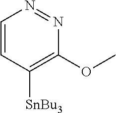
C1=CC([SnBu3])=C(OC)N=N1
